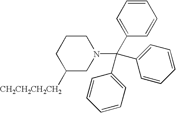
C1([CH2CH2CH2CH2])CN(C(C2=CC=CC=C2)(C2=CC=CC=C2)C2=CC=CC=C2)CCC1
